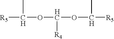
[R5]C(OC(OC([R5])C)[R4])C
